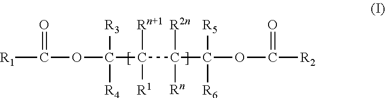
[R1]C(OC(C(C(C(OC([R2])=O)([R5])[R6])([R2n])[Rn])([Rn+1])[R1])([R3])[R4])=O
